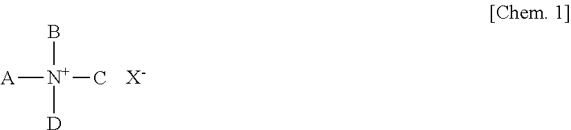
[A][N+](C)(B)[D].[X-]
